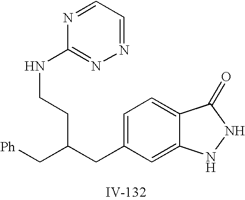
C1=C(CC(CCNC2=NN=CC=N2)C[Ph])C=C2C(=C1)C(=O)NN2
